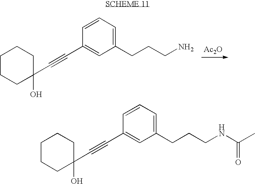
C1=CC=C(CCCN)C=C1C#CC1(O)CCCCC1.[Ac2O].C1=CC=C(CCCNC(=O)C)C=C1C#CC1(O)CCCCC1
